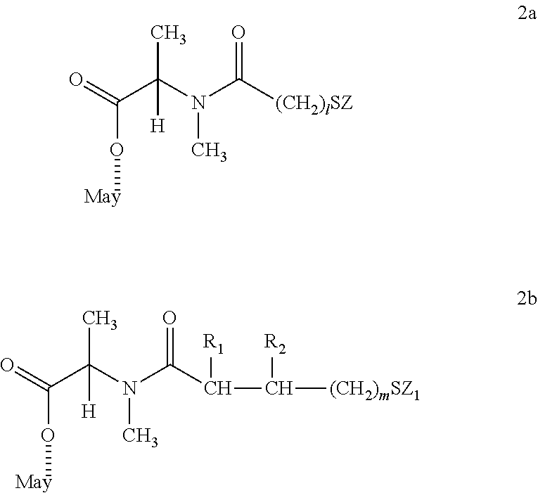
O=C(C(N(C([(CH2)lSZ])=O)C)(C)[H])O[May].O=C(C(N(C(C([R1])C([R2])[(CH2)mSZ1])=O)C)(C)[H])O[May]
